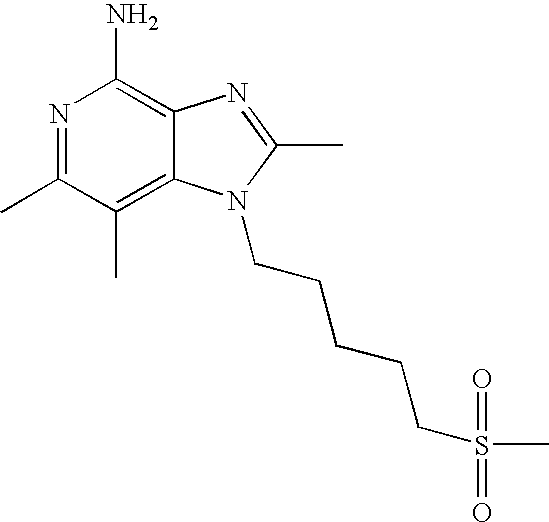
C12=C(C)C(C)=NC(N)=C1N=C(C)N2CCCCCS(C)(=O)=O
